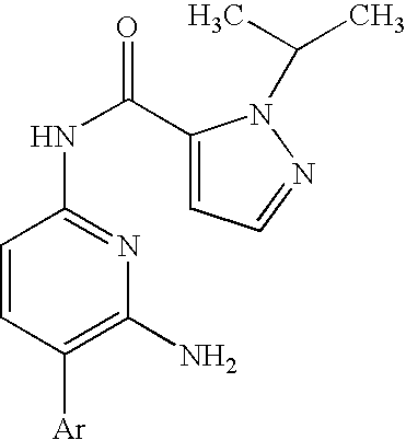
C1=CC([Ar])=C(N)N=C1NC(C1=CC=NN1C(C)C)=O
